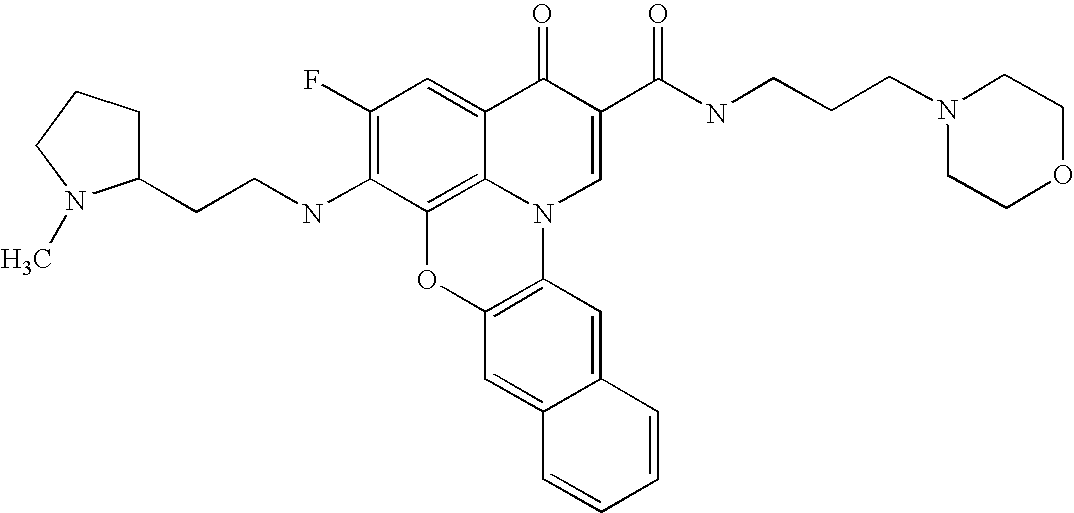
C1(F)=C(NCCC2CCCN2C)C2=C3C(=C1)C(=O)C(C(NCCCN1CCOCC1)=O)=CN3C1=C(O2)C=C2C(=C1)C=CC=C2
